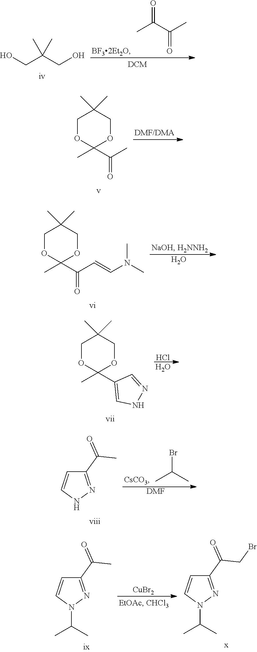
CC(C(C)=O)=O.OCC(CO)(C)C.CC1(C(C)=O)OCC(C)(C)CO1.CC1(C(C=CN(C)C)=O)OCC(C)(C)CO1.O.CC1(C2=CNN=C2)OCC(C)(C)CO1.Cl.O.CC(C)Br.[DMF].C1(C(=O)C)=NNC=C1.C1(C(=O)C)=NN(C(C)C)C=C1.[CuBr2].C1(C(=O)CBr)=NN(C(C)C)C=C1
